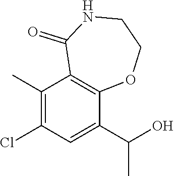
C1(C)=C(Cl)C=C(C(O)C)C2=C1C(=O)NCCO2
